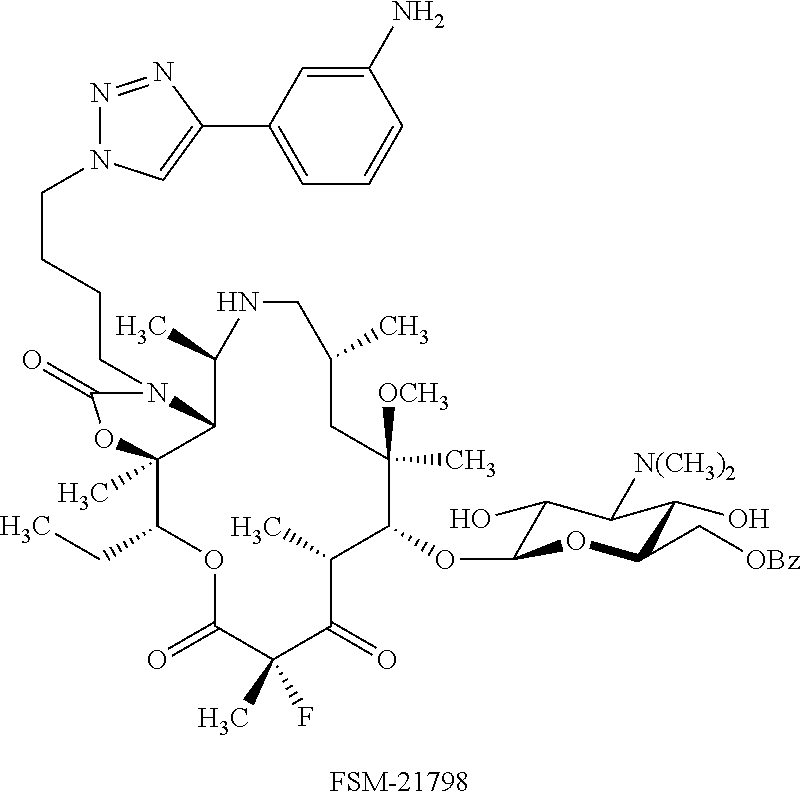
C1(OC2C(O)C([N(CH3)2])C(O)C(C[OBz])O2)C([OCH3])(C)CC(C)CNC(C)C2C(C)(C(CC)OC(=O)C(C)(F)C(=O)C1C)OC(=O)N2CCCCN1N=NC(C2=CC=CC(N)=C2)=C1.[FSM-21798]
